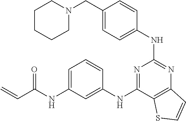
C1=C(CN2CCCCC2)C=CC(NC2=NC3=C(C(NC4=CC(NC(C=C)=O)=CC=C4)=N2)SC=C3)=C1
